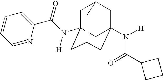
C1C2(N(C(C3=CC=CC=N3)=O)[H])CC3CC(N([H])C(C4CCC4)=O)(CC1C3)C2
